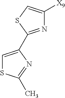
N1=C(C2=CSC(C)=N2)SC=C1[X9]
